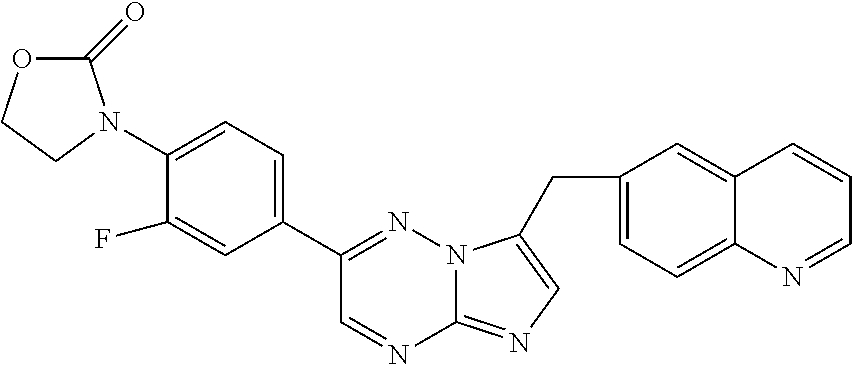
C1(N2C(=O)OCC2)=CC=C(C2=NN3C(=NC=C3CC3=CC=C4C(=C3)C=CC=N4)N=C2)C=C1F
